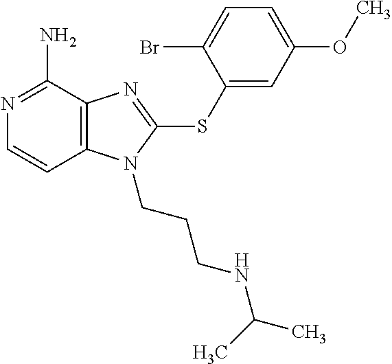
N1=C(N)C2=C(C=C1)N(CCCNC(C)C)C(SC1=CC(OC)=CC=C1Br)=N2
